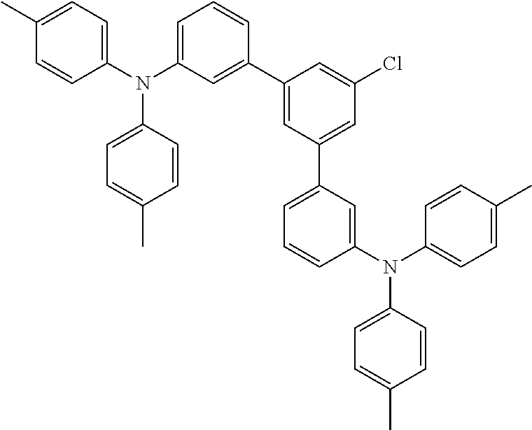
N(C1=CC=CC(C2=CC(C3=CC=CC(N(C4=CC=C(C)C=C4)C4=CC=C(C)C=C4)=C3)=CC(Cl)=C2)=C1)(C1=CC=C(C)C=C1)C1=CC=C(C)C=C1
